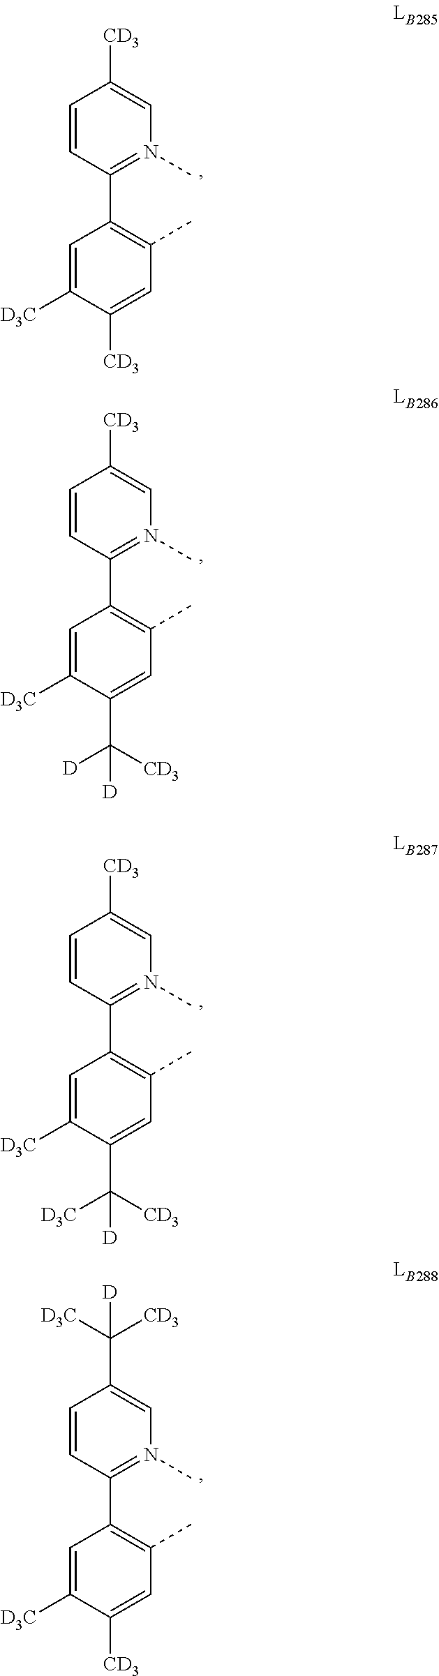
C1=CC(C2=C(C)C=C([CD3])C([D3C])=C2)=N(C)C=C1[CD3].C1=CC(C2=C(C)C=C(C([CD3])([D])[D])C([D3C])=C2)=N(C)C=C1[CD3].C1=CC(C2=C(C)C=C([CD3])C([D3C])=C2)=N(C)C=C1C([D3C])([CD3])[D].C1=CC(C2=C(C)C=C(C([CD3])([D3C])[D])C([D3C])=C2)=N(C)C=C1[CD3]
